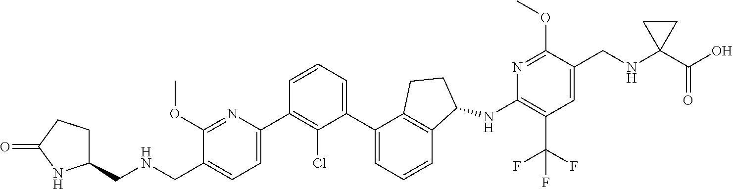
C1(CNCC2=CC=C(C3=C(Cl)C(C4=CC=CC5=C4CCC5NC4=C(C(F)(F)F)C=C(CNC5(C(O)=O)CC5)C(OC)=N4)=CC=C3)N=C2OC)CCC(=O)N1
